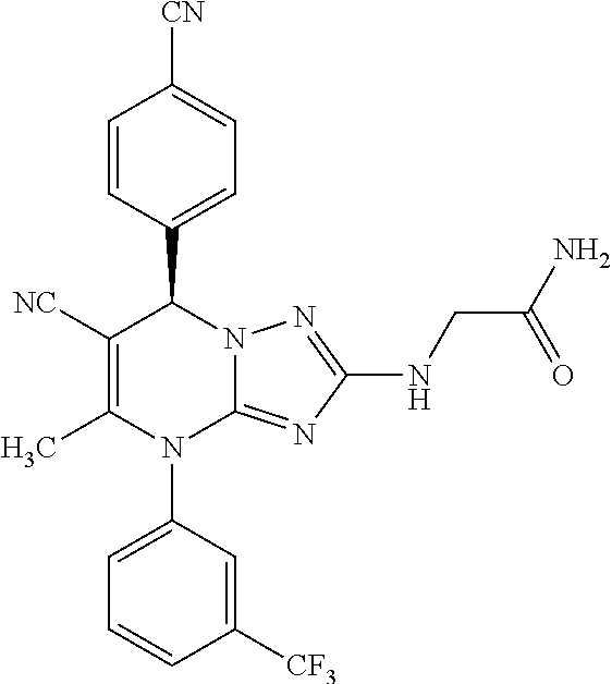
C1=CC(C2C([NC])=C(C)N(C3=CC=CC([CF3])=C3)C3=NC(NCC(N)=O)=NN23)=CC=C1[CN]
